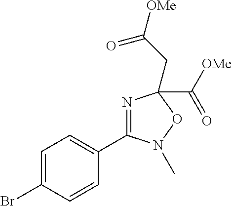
N1=C(C2=CC=C(Br)C=C2)N(C)OC1(CC([OMe])=O)C([OMe])=O
